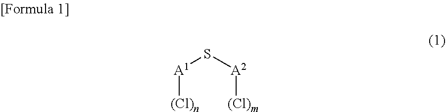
[A1](S[A2][(Cl)m])[(Cl)n]
